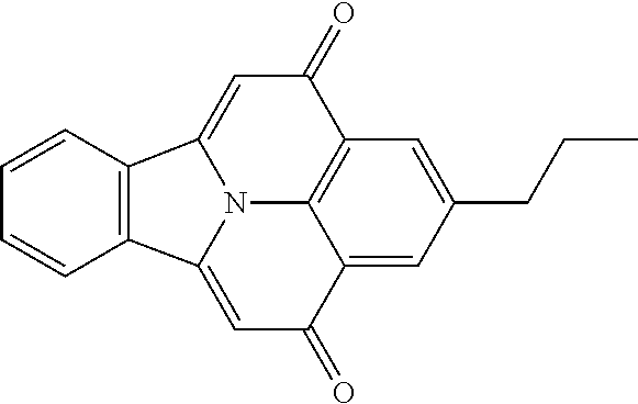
C12=C(C=CC=C1)C1=CC(=O)C3=C4C(=CC(CCC)=C3)C(=O)C=C2N41
